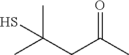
CC(CC(C)=O)(C)S
